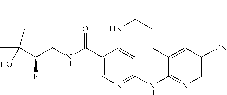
C1(C(NCC(C(C)(C)O)F)=O)=CN=C(NC2=NC=C([CN])C=C2C)C=C1NC(C)C
